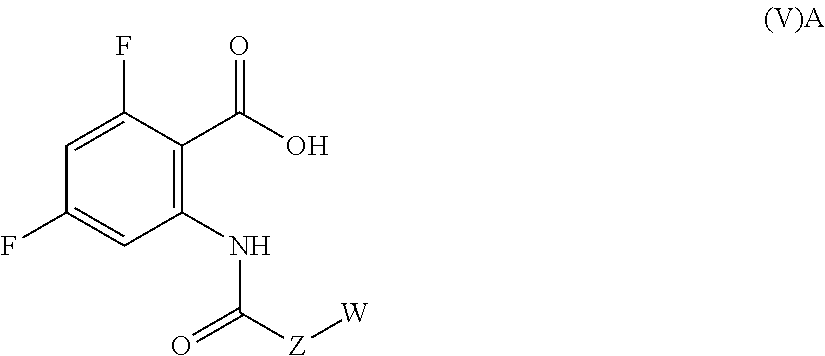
C1(C(O)=O)=C(NC([Z][W])=O)C=C(F)C=C1F
